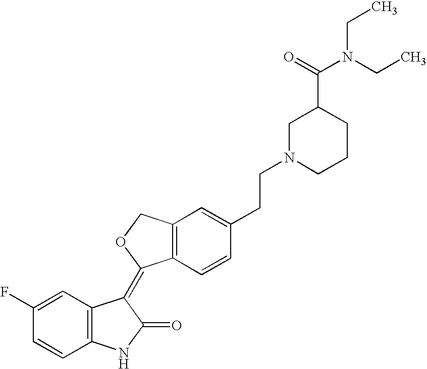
C1=C(F)C=CC2=C1C(=C1C3=C(CO1)C=C(CCN1CCCC(C(=O)N(CC)CC)C1)C=C3)C(=O)N2
